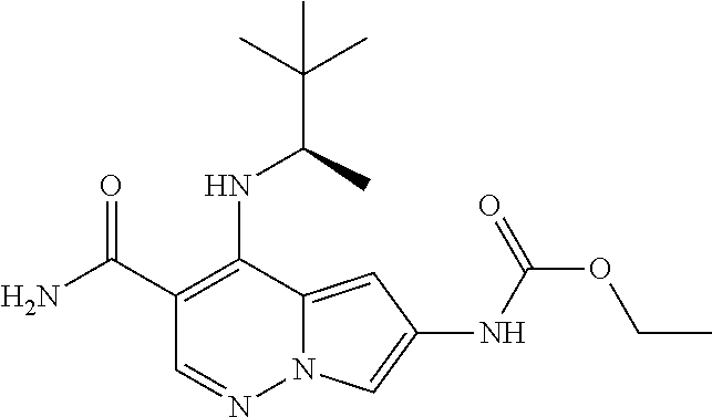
C1(C(=O)N)=C(NC(C)C(C)(C)C)C2=CC(NC(OCC)=O)=CN2N=C1
